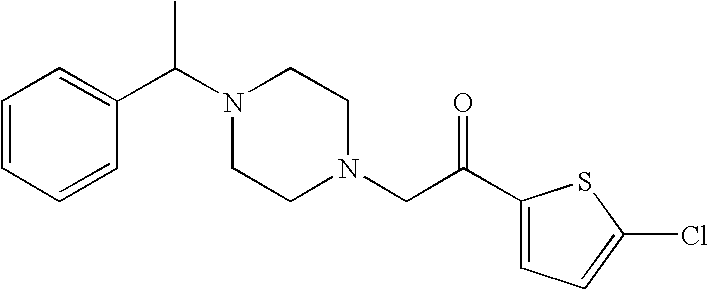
C(N1CCN(CC(=O)C2=CC=C(Cl)S2)CC1)(C1=CC=CC=C1)C
